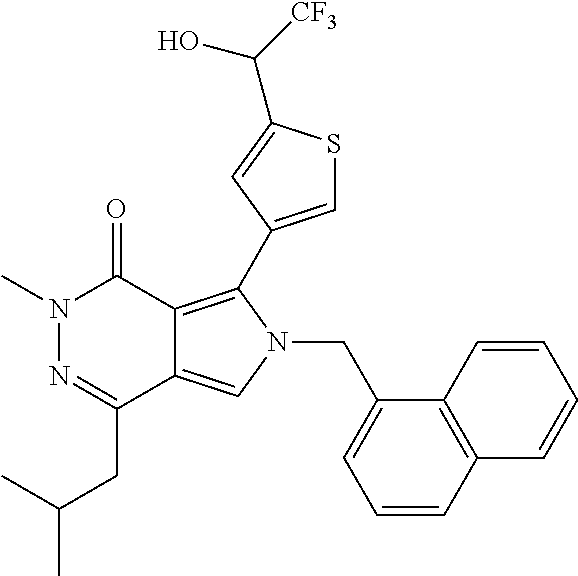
CN1N=C(CC(C)C)C2=CN(CC3=CC=CC4=C3C=CC=C4)C(C3=CSC(C(O)[CF3])=C3)=C2C1=O
